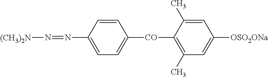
C1=CC(N=N[(CH3)2N])=CC=C1[CO]C1=C(C)C=C([OSO2ONa])C=C1C
